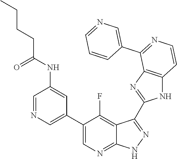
C1=NC=C(C2=CN=C3C(=C2F)C(C2=NC4=C(N2)C=CN=C4C2=CN=CC=C2)=N[N H]3)C=C1NC(CCCC)=O
